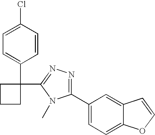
C1=C(Cl)C=CC(C2(C3=NN=C(C4=CC=C5C(=C4)C=CO5)N3C)CCC2)=C1
